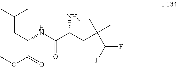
COC(=O)C(CC(C)C)NC(C(CC(C)(C(F)F)C)N)=O
